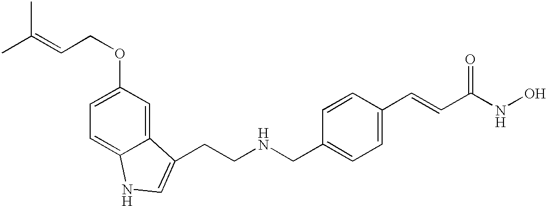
C(NCC1=CC=C(C=CC(NO)=O)C=C1)CC1=CNC2=CC=C(OCC=C(C)C)C=C21
